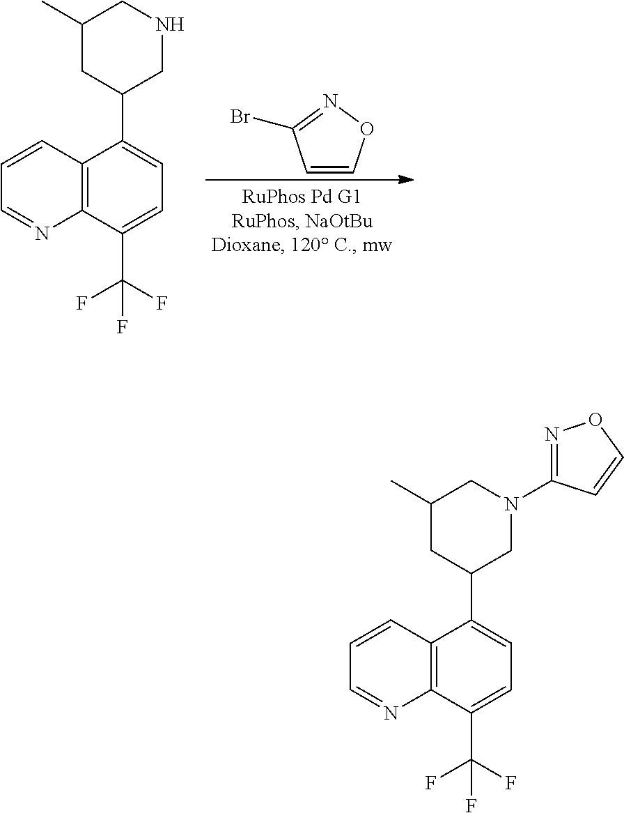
C1=CC2=C(N=C1)C(C(F)(F)F)=CC=C2C1CNCC(C)C1.C1=CON=C1Br.C1=CC2=C(N=C1)C(C(F)(F)F)=CC=C2C1CN(C2=NOC=C2)CC(C)C1
